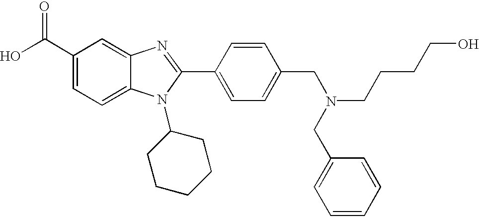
OC(C1=CC=C2C(=C1)N=C(C1=CC=C(CN(CCCCO)CC3=CC=CC=C3)C=C1)N2C1CCCCC1)=O
